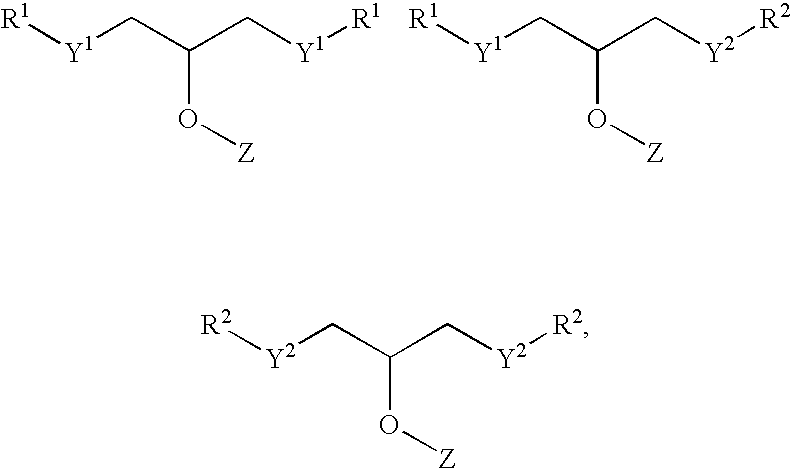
[R1][Y1]CC(C[Y1][R1])O[Z].[R1][Y1]CC(C[Y2][R2])O[Z].[R2][Y2]CC(C[Y2][R2])O[Z]
